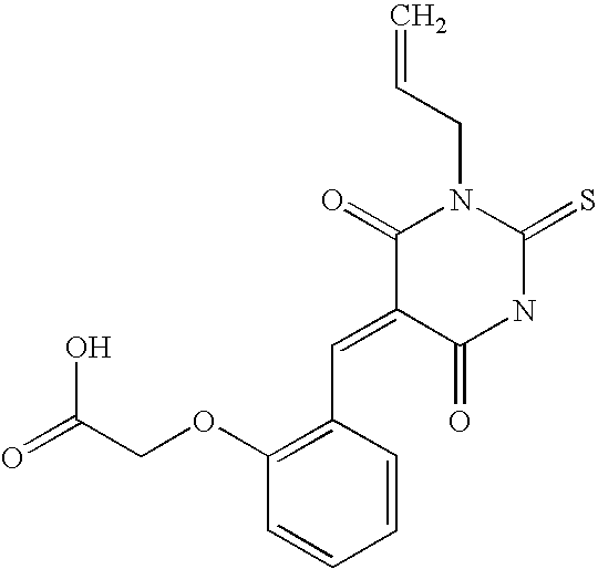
C1(=O)C(=CC2=C(OCC(=O)O)C=CC=C2)C(=O)NC(=S)N1CC=C
